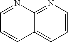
N1=C2C(=CC=C1)C=CC=N2
